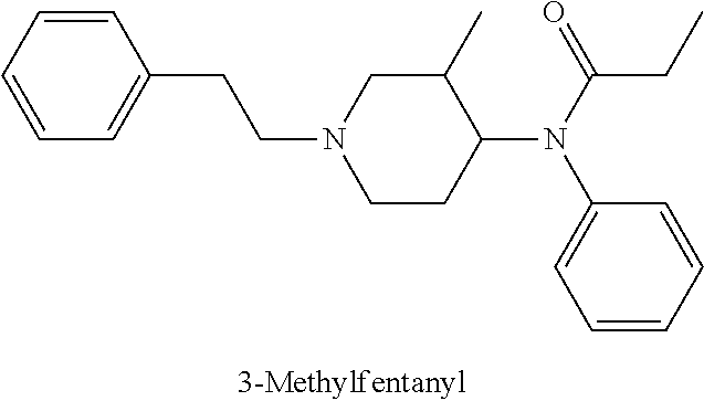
C1=CC=CC(CCN2CCC(N(C(=O)CC)C3=CC=CC=C3)C(C)C2)=C1
